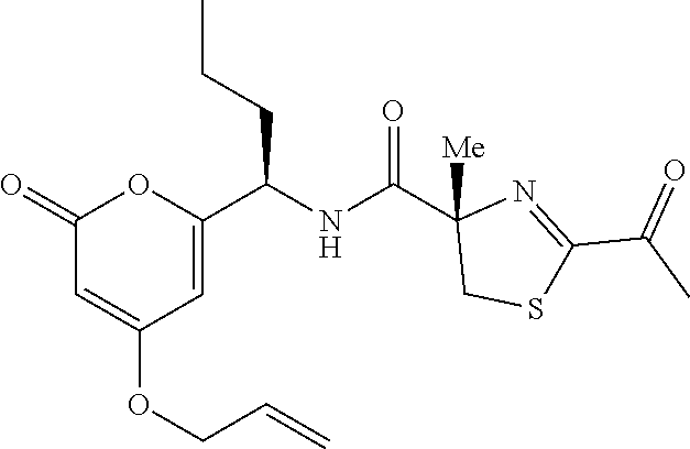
C1(=O)C=C(OCC=C)C=C(C(NC(C2([Me])CSC(C(=O)C)=N2)=O)CCC)O1
